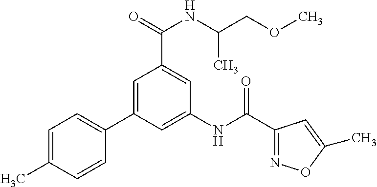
C1=C(C)C=CC(C2=CC(C(=O)NC(COC)C)=CC(NC(C3=NOC(C)=C3)=O)=C2)=C1
